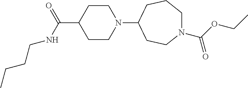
C1CN(C2CCN(C(OCC)=O)CCC2)CCC1C(=O)NCCCC
